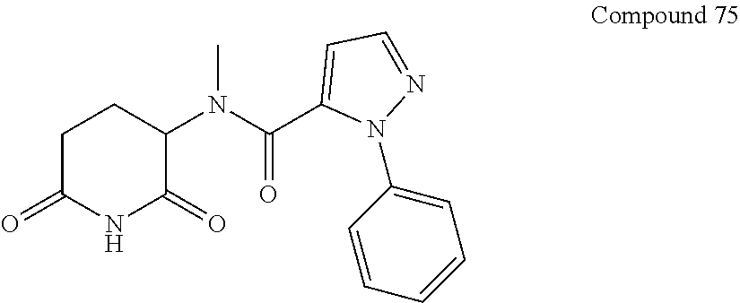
C1(N(C(C2=CC=NN2C2=CC=CC=C2)=O)C)C(=O)NC(=O)CC1
